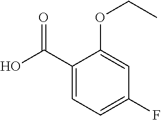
C1(C(O)=O)=CC=C(F)C=C1OCC
